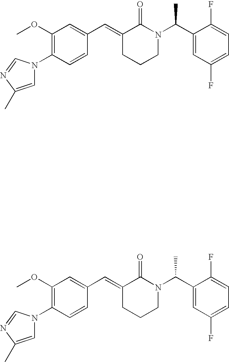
C1=CC(N2C=C(C)N=C2)=C(OC)C=C1C=C1CCCN(C(C2=CC(F)=CC=C2F)C)C1=O.C1=CC(N2C=C(C)N=C2)=C(OC)C=C1C=C1CCCN(C(C2=CC(F)=CC=C2F)C)C1=O
